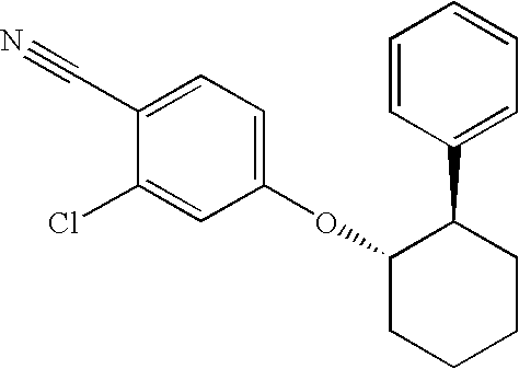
C1(C#N)=CC=C(OC2CCCCC2C2=CC=CC=C2)C=C1Cl
